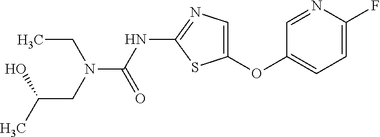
C1=NC(F)=CC=C1OC1=CN=C(NC(=O)N(CC(C)O)CC)S1
